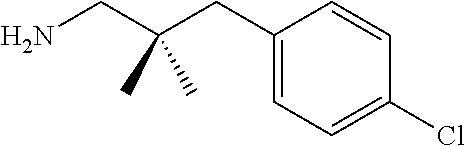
C1(CC(CN)(C)C)=CC=C(Cl)C=C1
